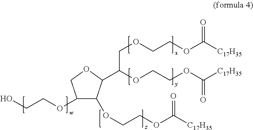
C1(OCCO)C(OCCOC([C17H35])=O)C(C(OCCOC([C17H35])=O)COCCOC([C17H35])=O)OC1
